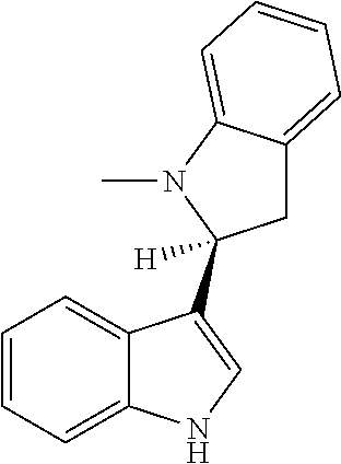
C1=CC=C2C(=C1)C(C1([H])CC3=CC=CC=C3N1C)=CN2
